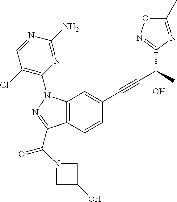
N1=C(C)ON=C1C(C#CC1=CC2=C(C=C1)C(C(N1CC(O)C1)=O)=NN2C1=C(Cl)C=NC(N)=N1)(C)O
